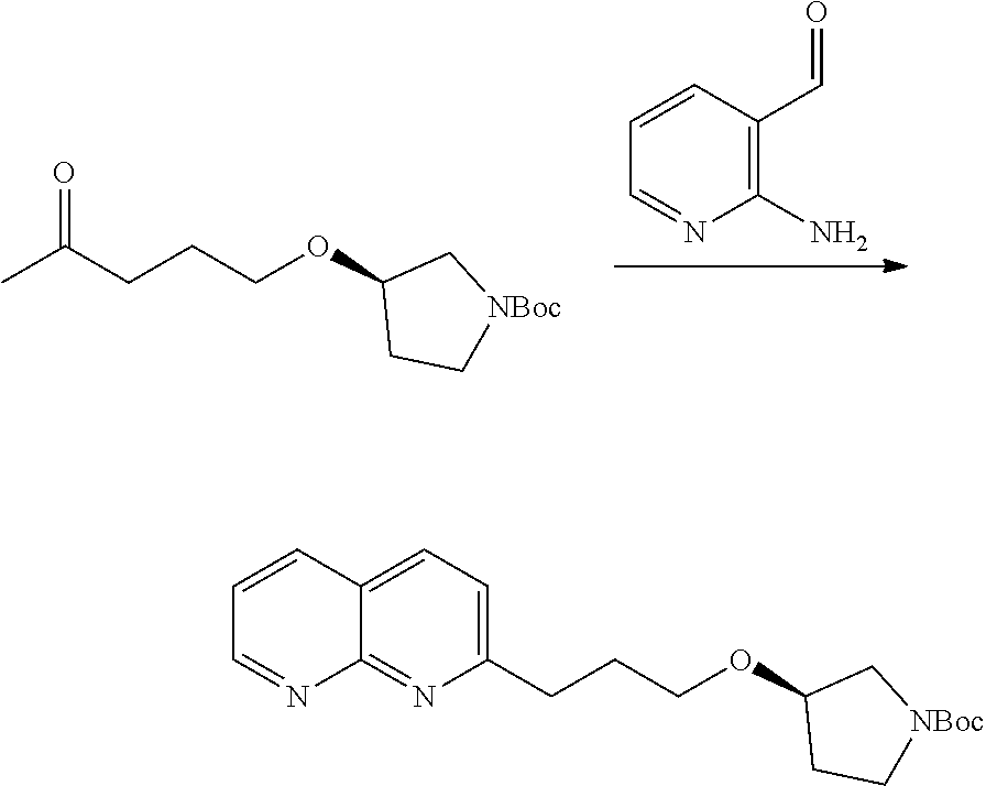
C1=NC(N)=C(C=O)C=C1.CC(CCCOC1CC[NBoc]C1)=O.C1(CCCOC2CC[NBoc]C2)=CC=C2C(=N1)N=CC=C2
